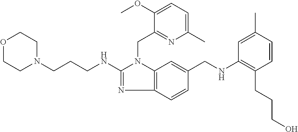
O1CCN(CCCNC2=NC3=C(N2CC2=NC(C)=CC=C2OC)C=C(CNC2=C(CCCO)C=CC(C)=C2)C=C3)CC1
